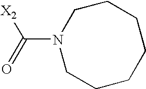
C(=O)([X2])N1CCCCCCC1
